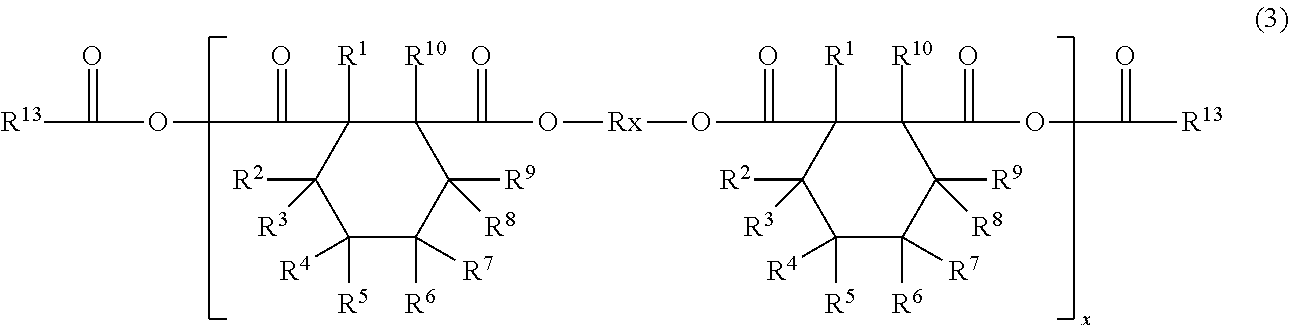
C([R13])(=O)OC(=O)C1([R1])C([R2])([R3])C([R5])([R4])C([R6])([R7])C([R9])([R8])C1([R10])C(=O)O[Rx]OC(C1([R1])C(C(OC([R13])=O)=O)([R10])C([R9])([R8])C([R6])([R7])C([R5])([R4])C1([R2])[R3])=O
